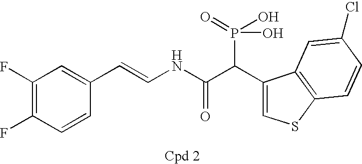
C1(F)=C(F)C=CC(C=CNC(C(C2=CSC3=C2C=C(Cl)C=C3)P(O)(=O)O)=O)=C1
